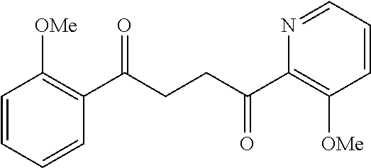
C1(C(CCC(C2=C([OMe])C=CC=N2)=O)=O)=C([OMe])C=CC=C1
